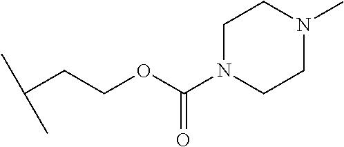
C(C(C)C)COC(N1CCN(C)CC1)=O
